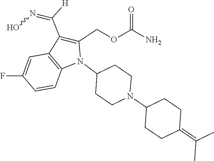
N1(C2CCN(C3CCC(=C(C)C)CC3)CC2)C(COC(N)=O)=C(C([H])=NO)C2=C1C=CC(F)=C2
